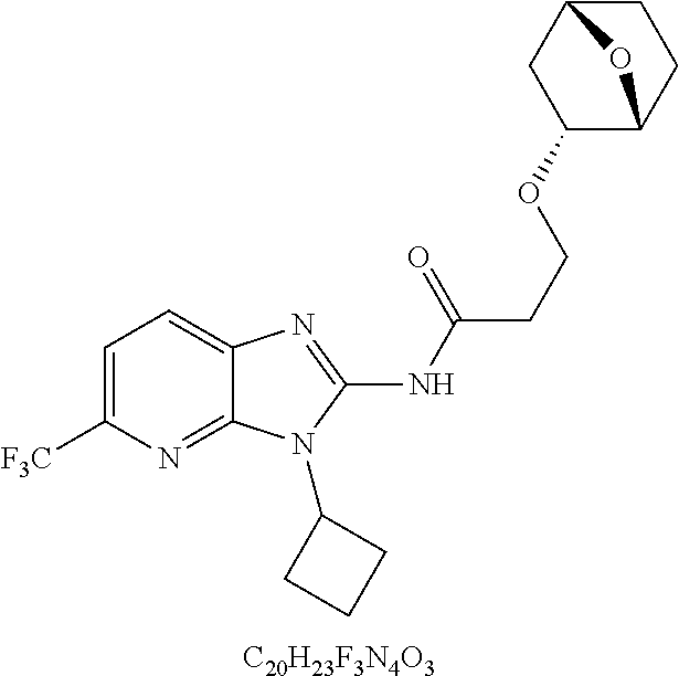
C1=C([F3C])N=C2C(=C1)N=C(NC(=O)CCOC1C3CCC(C1)O3)N2C1CCC1.[C20H23F3N4O3]
